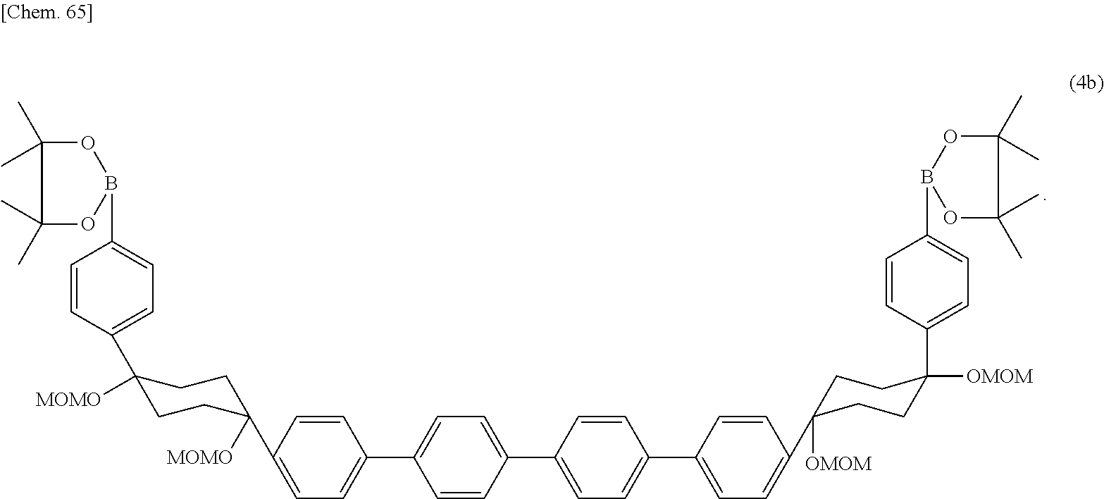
C1=CC(C2([MOMO])CCC([MOMO])(C3=CC=C(C4=CC=C(C5=CC=C(C6=CC=C(C7([OMOM])CCC([OMOM])(C8=CC=C(B9OC(C)(C)C(C)(C)O9)C=C8)CC7)C=C6)C=C5)C=C4)C=C3)CC2)=CC=C1B1OC(C)(C)C(C)(C)O1
